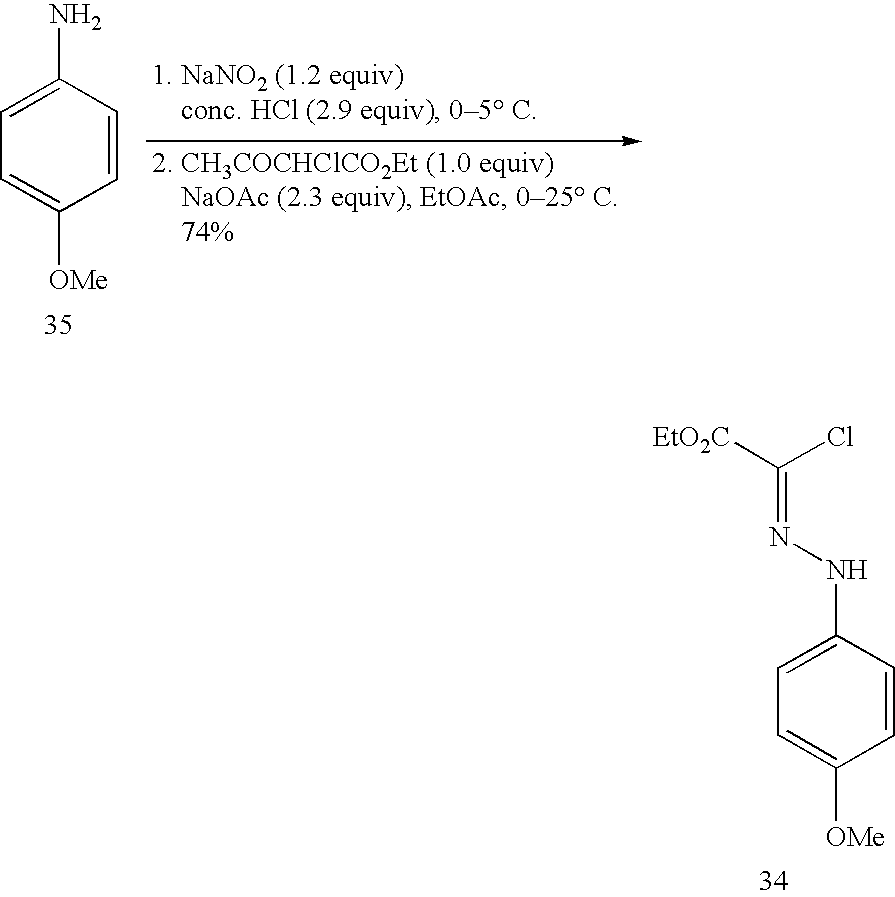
C1=C(NN=C(Cl)[EtO2C])C=CC([OMe])=C1.C1=C(N)C=CC([OMe])=C1
